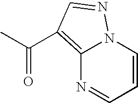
C(=O)(C)C1=C2N=CC=CN2N=C1
